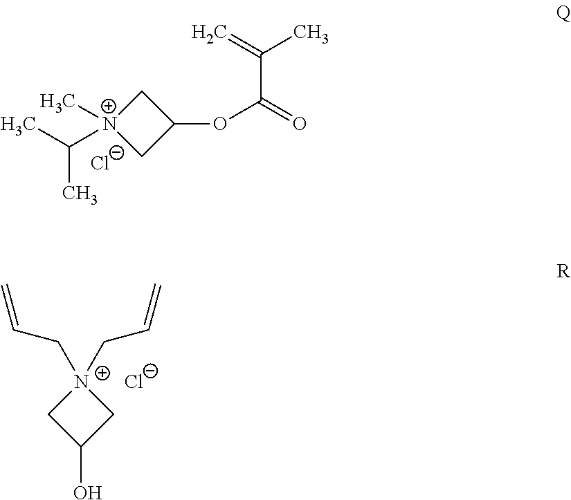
CC([N+]1(C)CC(OC(=O)C(=C)C)C1)C.[Cl-].C1(O)C[N+](CC=C)(CC=C)C1.[Cl-]
